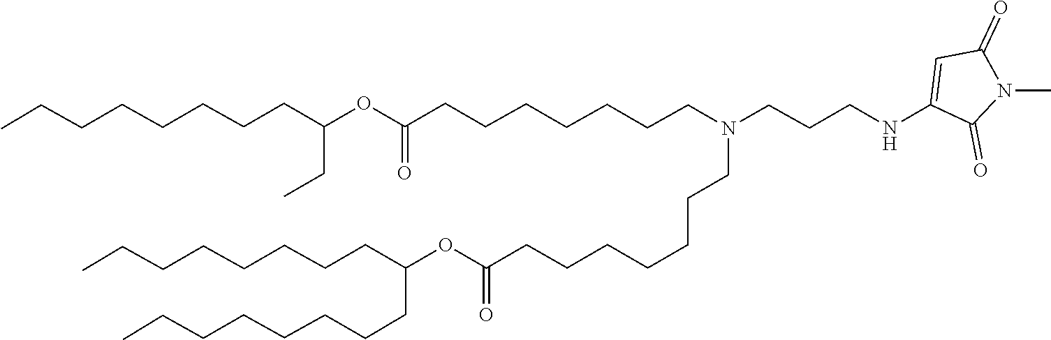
C(CC)(CCCCCCCC)OC(=O)CCCCCCCN(CCCCCCCC(OC(CCCCCCCC)CCCCCCCC)=O)CCCNC1=CC(=O)N(C)C1=O
